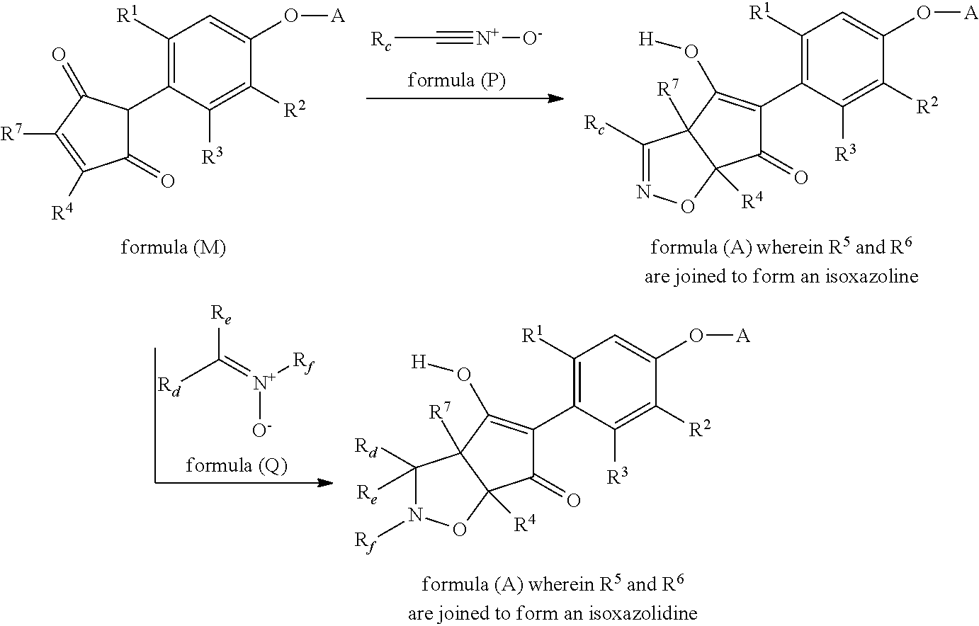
[Re]C(=[N+]([Rf])[O-])[Rd].C1([R1])=C(C2=C(O[H])C3([R7])C([R4])(C2=O)ON([Rf])C3([Rd])[Re])C([R3])=C([R2])C(O[A])=C1.[Rc]C#[N+][O-].C1([R1])=C(C2=C(O[H])C3([R7])C([R4])(C2=O)ON=C3[Rc])C([R3])=C([R2])C(O[A])=C1.C1([R1])=C(C2C(=O)C([R4])=C([R7])C2=O)C([R3])=C([R2])C(O[A])=C1
